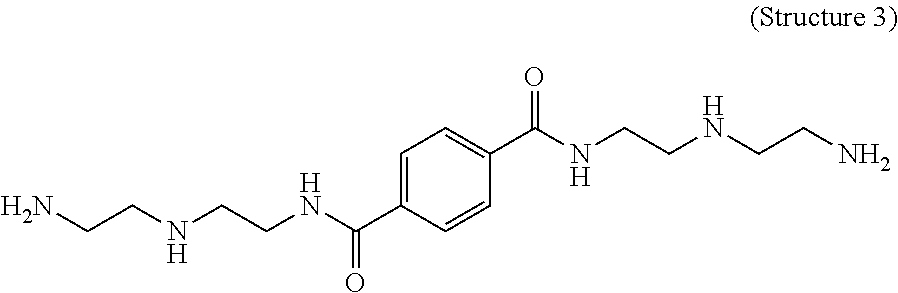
NCCNCCNC(=O)C1=CC=C(C(NCCNCCN)=O)C=C1
